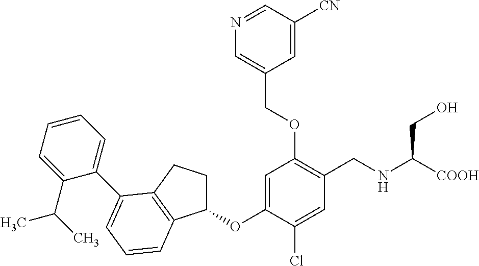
C1=C(OC2CCC3=C2C=CC=C3C2=CC=CC=C2C(C)C)C(Cl)=CC(CNC([COOH])CO)=C1OCC1=CN=CC([CN])=C1
